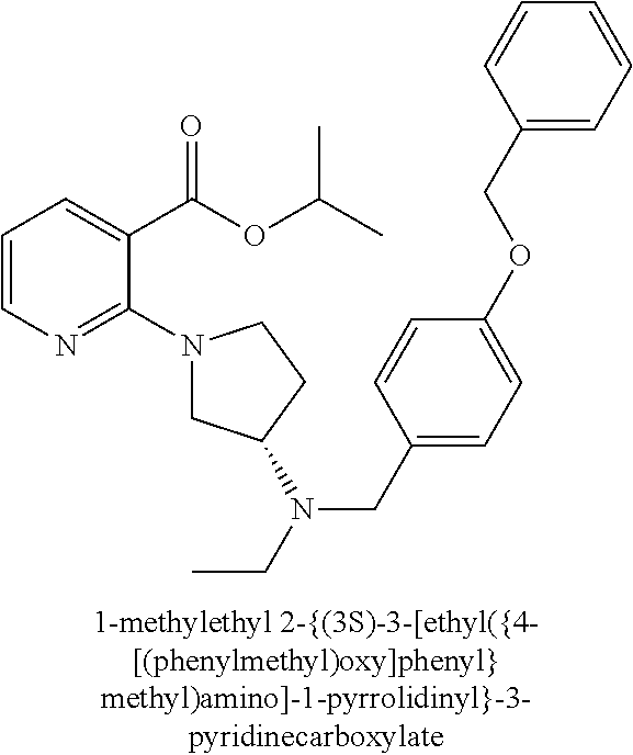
C1=CN=C(N2CC(N(CC)CC3=CC=C(OCC4=CC=CC=C4)C=C3)CC2)C(C(OC(C)C)=O)=C1
